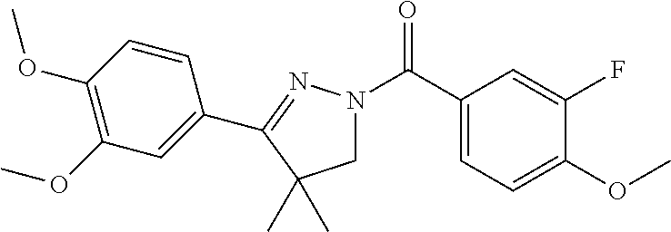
C1(OC)=CC=C(C(N2CC(C)(C)C(C3=CC(OC)=C(OC)C=C3)=N2)=O)C=C1F
